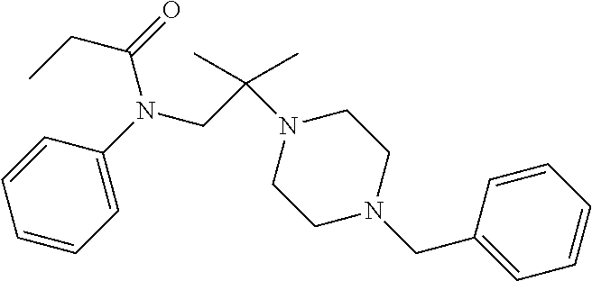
C1=CC=C(N(CC(N2CCN(CC3=CC=CC=C3)CC2)(C)C)C(=O)CC)C=C1
